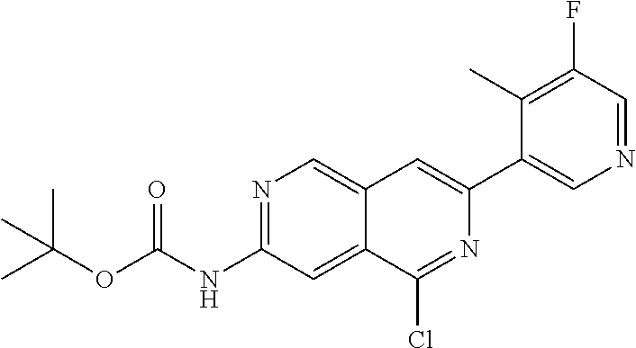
N1=C(NC(OC(C)(C)C)=O)C=C2C(=C1)C=C(C1=CN=CC(F)=C1C)N=C2Cl
